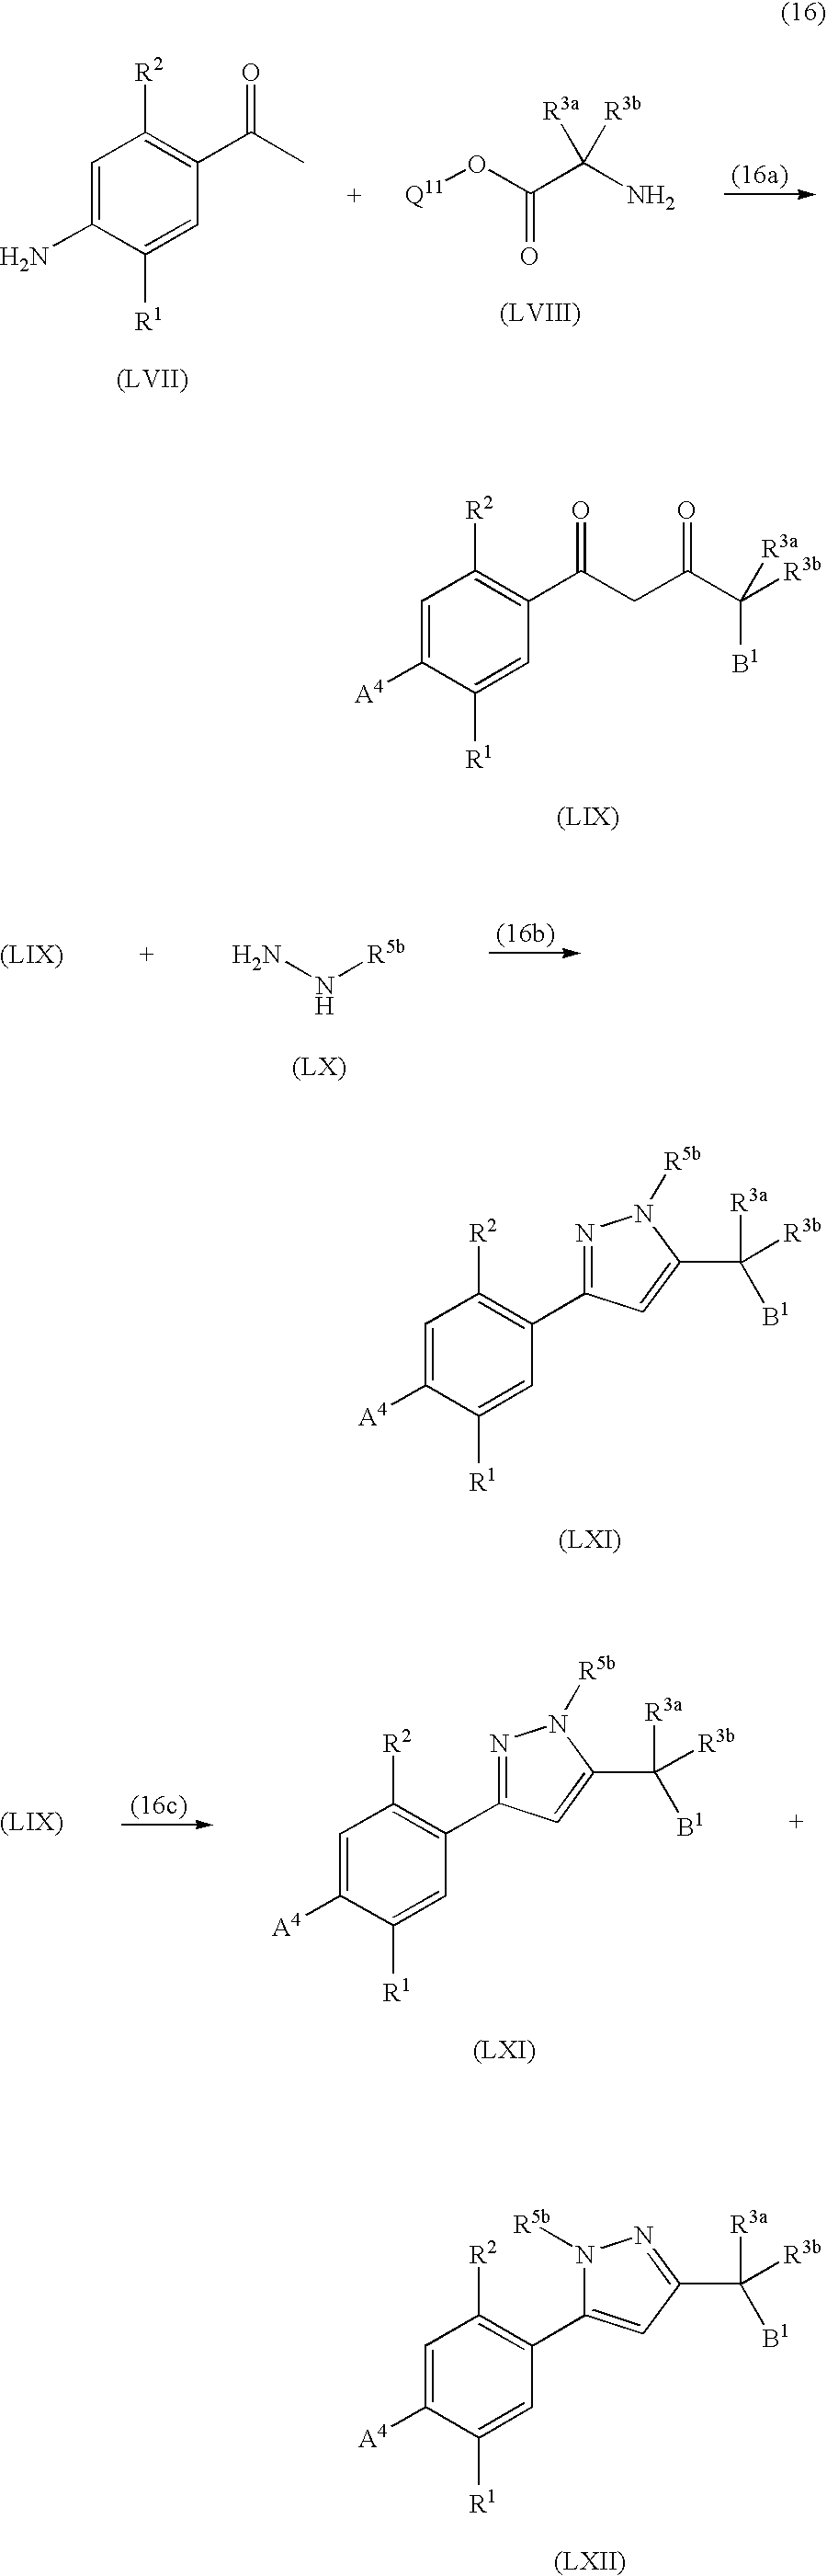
C1=C(N)C([R1])=CC(C(C)=O)=C1[R2].[Q11]OC(C(N)([R3a])[R3b])=O.C1=C([A4])C([R1])=CC(C(CC(C([R3b])([B1])[R3a])=O)=O)=C1[R2].NN[R5b].C1=C([A4])C([R1])=CC(C2=NN([R5b])C(C([B1])([R3a])[R3b])=C2)=C1[R2].C1=C([A4])C([R1])=CC(C2=NN([R5b])C(C([B1])([R3a])[R3b])=C2)=C1[R2].C1=C([A4])C([R1])=CC(C2=CC(C([B1])([R3a])[R3b])=NN2[R5b])=C1[R2]
